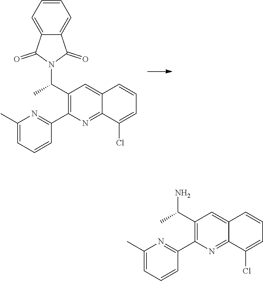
C1=C2C(=CC=C1)C(=O)N(C(C1=C(C3=NC(C)=CC=C3)N=C3C(=C1)C=CC=C3Cl)C)C2=O.NC(C1=C(C2=NC(C)=CC=C2)N=C2C(=C1)C=CC=C2Cl)C
